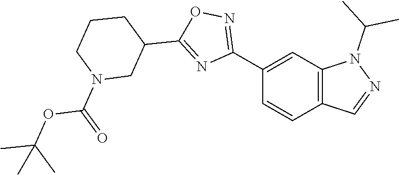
C1(C2=NOC(C3CCCN(C(OC(C)(C)C)=O)C3)=N2)=CC2=C(C=C1)C=NN2C(C)C
